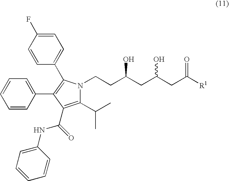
C(CC(CC(CC([R1])=O)O)O)N1C(C(C)C)=C(C(NC2=CC=CC=C2)=O)C(C2=CC=CC=C2)=C1C1=CC=C(F)C=C1
